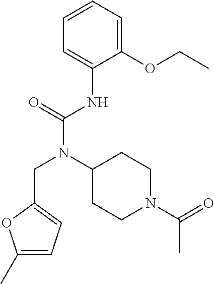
C1(OCC)=CC=CC=C1NC(N(C1CCN(C(C)=O)CC1)CC1=CC=C(C)O1)=O
